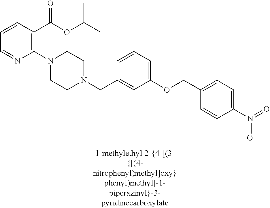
C1(N2CCN(CC3=CC(OCC4=CC=C(N(=O)=O)C=C4)=CC=C3)CC2)=C(C(OC(C)C)=O)C=CC=N1
